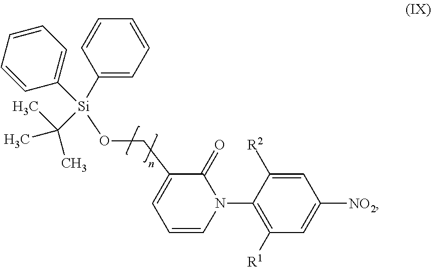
C1=C([R2])C(N2C(=O)C(CO[Si](C3=CC=CC=C3)(C(C)(C)C)C3=CC=CC=C3)=CC=C2)=C([R1])C=C1[NO2]
